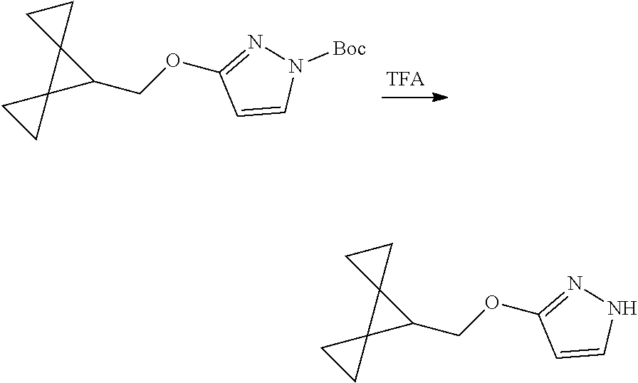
C12(C3(C1COC1=NN([Boc])C=C1)CC3)CC2.C12(C3(C1COC1=NNC=C1)CC3)CC2
